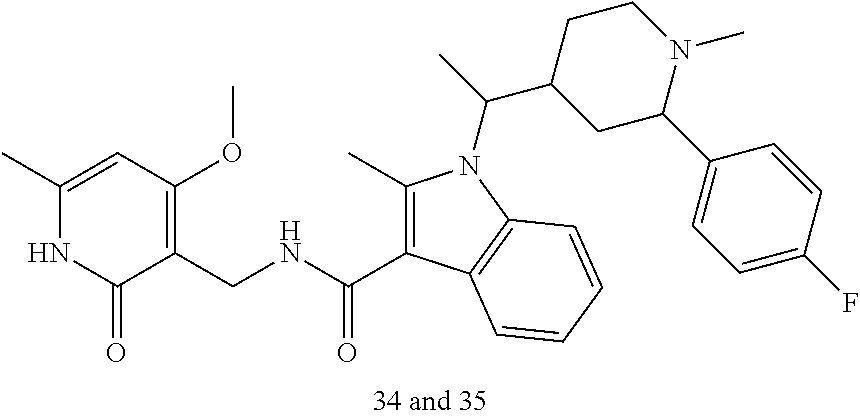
C1(C)=C(C(NCC2=C(OC)C=C(C)NC2=O)=O)C2=C(N1C(C)C1CC(C3=CC=C(F)C=C3)N(C)CC1)C=CC=C2
